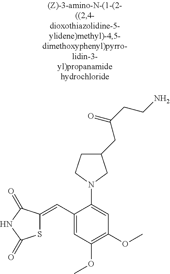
S1C(=CC2=CC(OC)=C(OC)C=C2N2CCC(CC(CCN)=O)C2)C(=O)NC1=O
